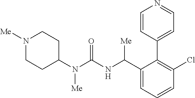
N1([Me])CCC(N(C(NC(C2=CC=CC(Cl)=C2C2=CC=NC=C2)[Me])=O)[Me])CC1
